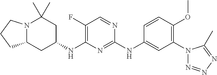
C1=CC(OC)=C(N2N=NN=C2C)C=C1NC1=NC(NC2CC(C)(C)N3C(C2)CCC3)=C(F)C=N1
